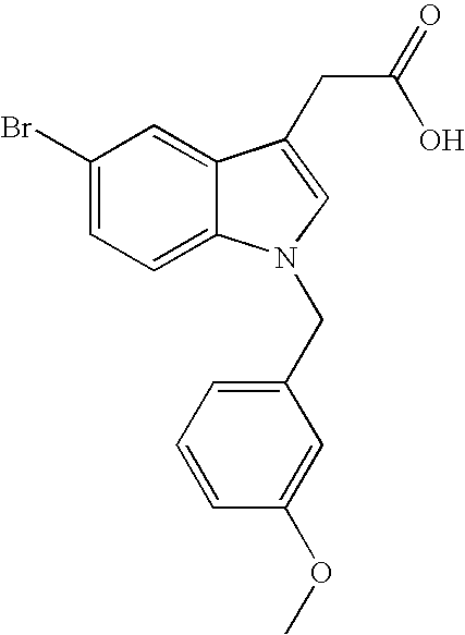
C1(Br)=CC=C2C(=C1)C(CC(=O)O)=CN2CC1=CC=CC(OC)=C1
